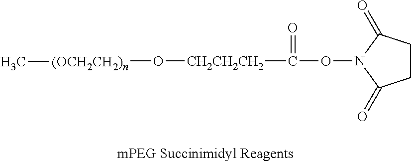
C(=O)(ON1C(=O)CCC1=O)[CH2CH2CH2]O[(OCH2CH2)n]C
